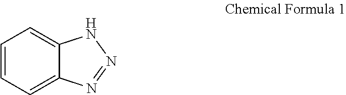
C1=CC=C2C(=C1)NN=N2
